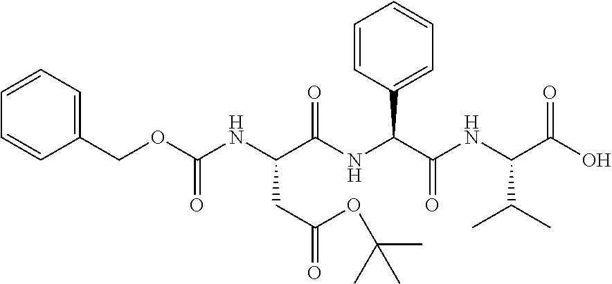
C1(COC(NC(C(NC(C(NC(C(=O)O)C(C)C)=O)C2=CC=CC=C2)=O)CC(=O)OC(C)(C)C)=O)=CC=CC=C1
